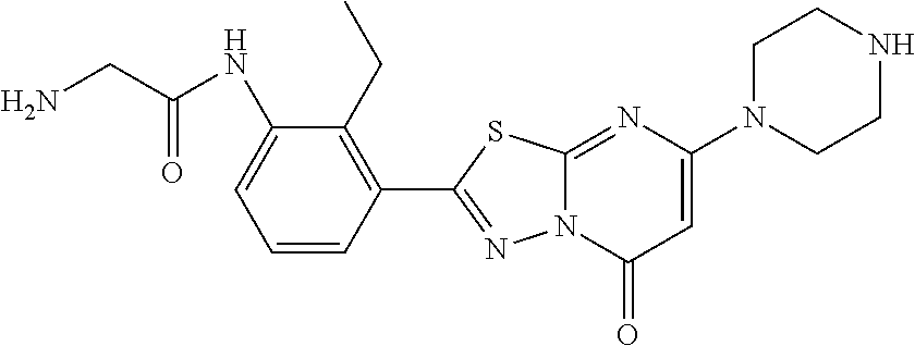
C1(CC)=C(C2=NN3C(=NC(N4CCNCC4)=CC3=O)S2)C=CC=C1NC(CN)=O
